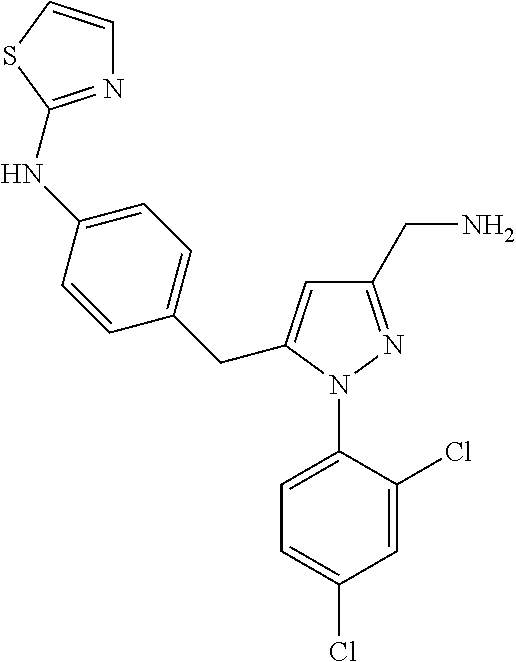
C1=C(N2N=C(CN)C=C2CC2=CC=C(NC3=NC=CS3)C=C2)C(Cl)=CC(Cl)=C1
